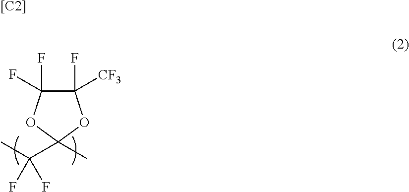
C1(F)([CF3])C(F)(F)OC(C(C)(F)F)(C)O1.[[C2]]
